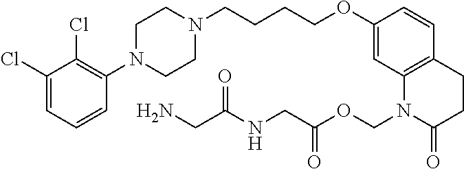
C1(Cl)=CC=CC(N2CCN(CCCCOC3=CC4=C(C=C3)CCC(=O)N4COC(CNC(CN)=O)=O)CC2)=C1Cl
